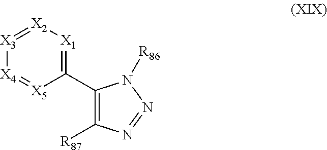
C1(C2=[X1][X2]=[X3][X4]=[X5]2)=C([R87])N=NN1[R86]
